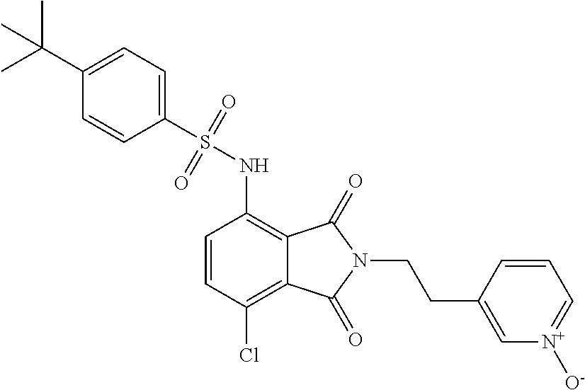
C1=CC(Cl)=C2C(=C1NS(=O)(=O)C1=CC=C(C(C)(C)C)C=C1)C(=O)N(CCC1=C[N+]([O-])=CC=C1)C2=O
